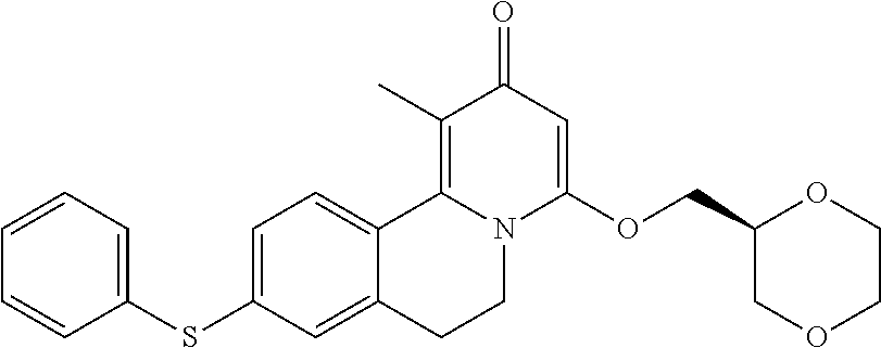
C1=C(SC2=CC=CC=C2)C=C2C(=C1)C1=C(C)C(=O)C=C(OCC3COCCO3)N1CC2
